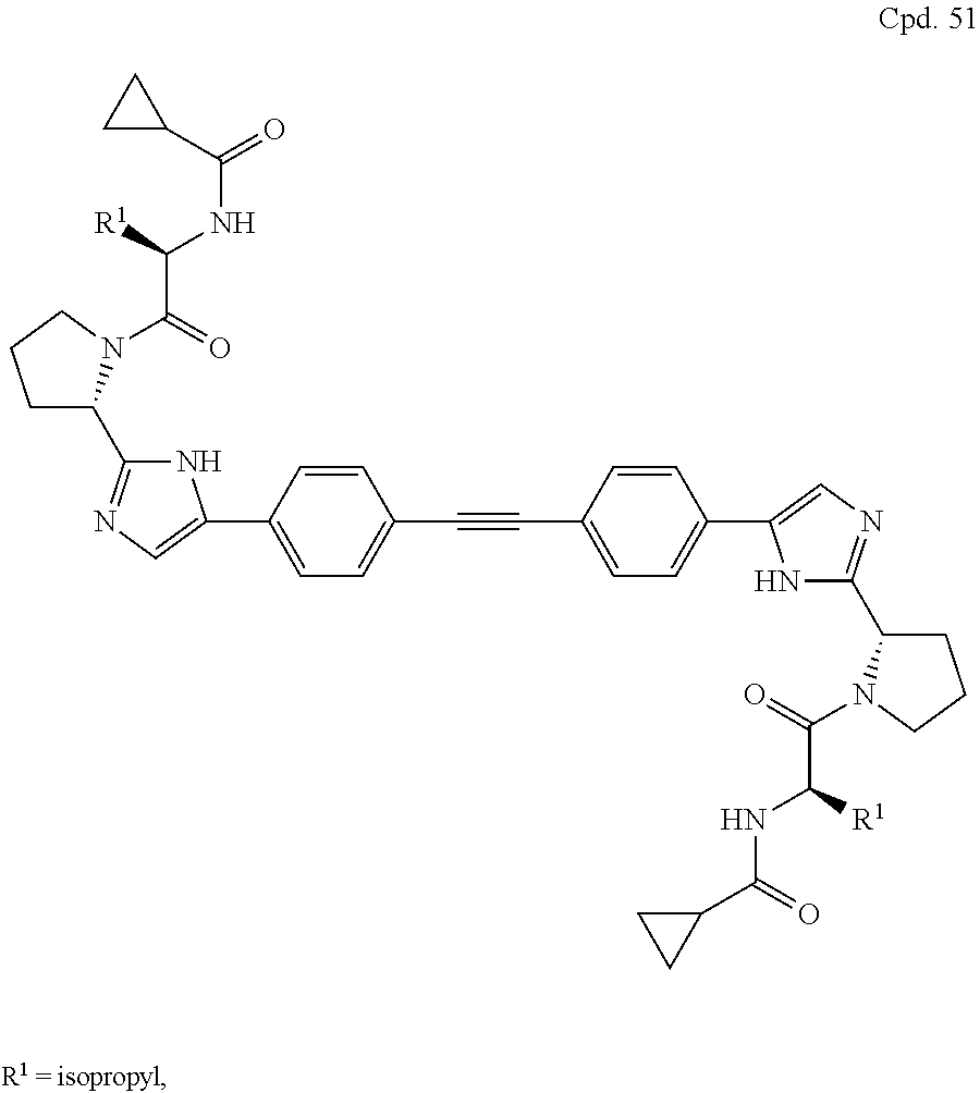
C1=C(C#CC2=CC=C(C3=CN=C(C4CCCN4C(C([R1])NC(=O)C4CC4)=O)N3)C=C2)C=CC(C2=CN=C(C3CCCN3C(=O)C([R1])NC(C3CC3)=O)N2)=C1
